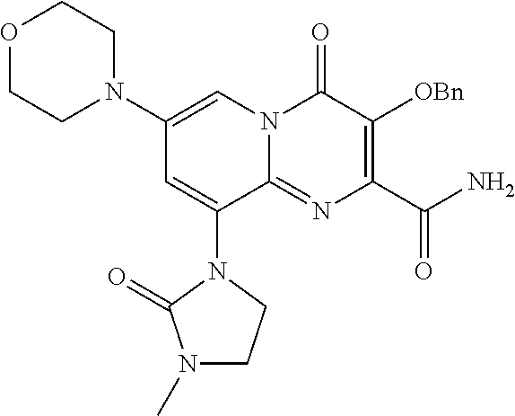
C1(N2CCOCC2)=CN2C(=NC(C(N)=O)=C([OBn])C2=O)C(N2C(=O)N(C)CC2)=C1
